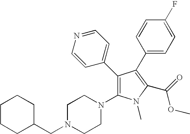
C1(C2=CC=NC=C2)=C(N2CCN(CC3CCCCC3)CC2)N(C)C(C(=O)OC)=C1C1=CC=C(F)C=C1
